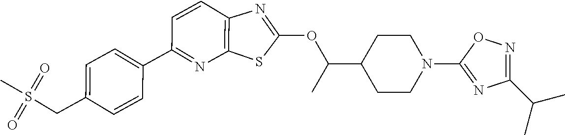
C1=CC2=C(N=C1C1=CC=C(CS(C)(=O)=O)C=C1)SC(OC(C1CCN(C3=NC(C(C)C)=NO3)CC1)C)=N2
